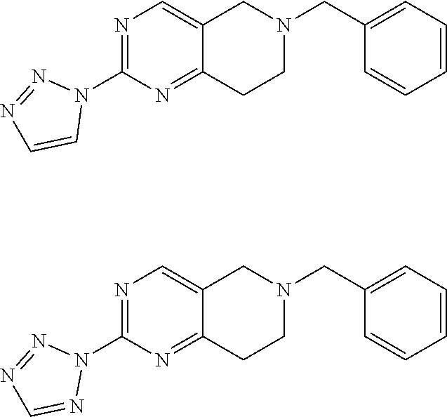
N1=C(N2N=NC=C2)N=C2C(=C1)CN(CC1=CC=CC=C1)CC2.N1=C(N2N=NC=N2)N=C2C(=C1)CN(CC1=CC=CC=C1)CC2
